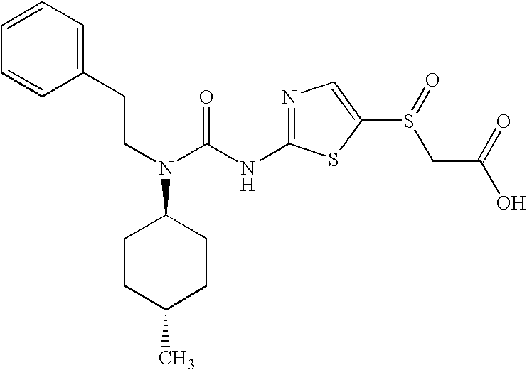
C1=CC=CC(CCN(C2CCC(C)CC2)C(NC2=NC=C(S(CC(O)=O)=O)S2)=O)=C1
